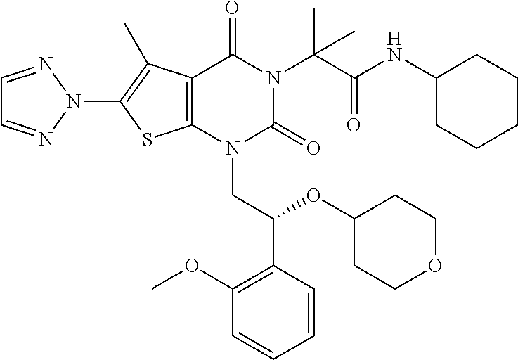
C12=C(N(CC(C3=C(OC)C=CC=C3)OC3CCOCC3)C(=O)N(C(C(NC3CCCCC3)=O)(C)C)C1=O)SC(N1N=CC=N1)=C2C
